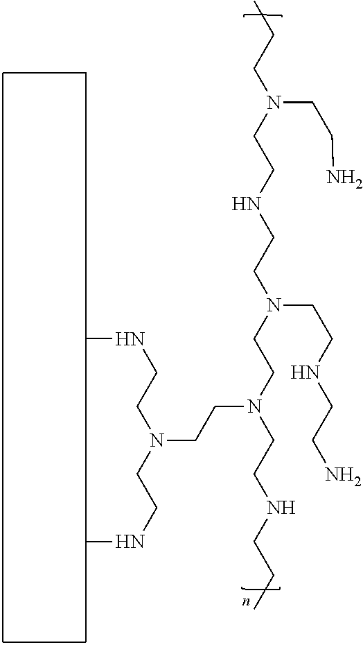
NCCN(CCNCCN(CCNCCN)CCN(CCNCCC)CCN(CCNC)CCNC)CCC
